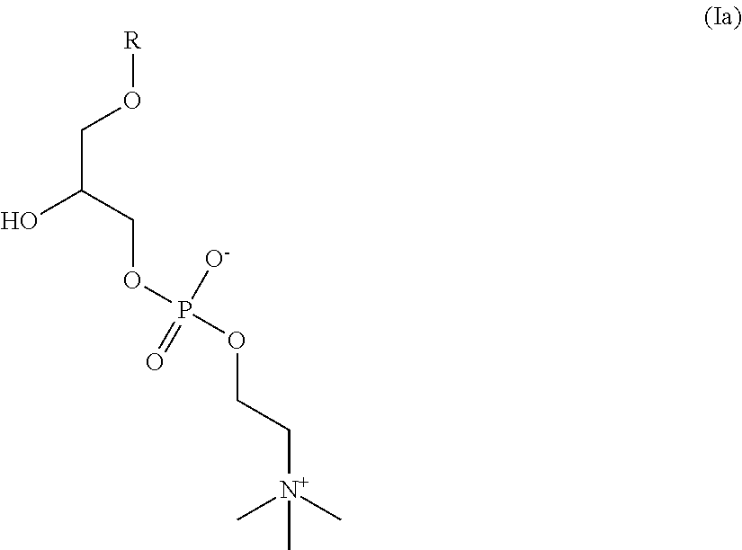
[R]OCC(O)COP([O-])(=O)OCC[N+](C)(C)C
